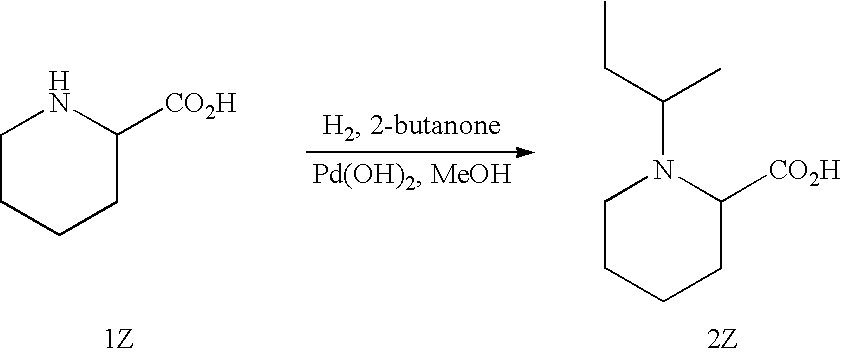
C1CCCC([CO2H])N1.C1CCCC([CO2H])N1C(CC)C
